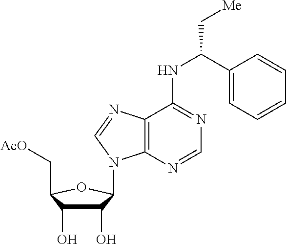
C1(O)C(O)C(C[AcO])OC1N1C2=C(N=C1)C(NC(C1=CC=CC=C1)C[Me])=NC=N2
